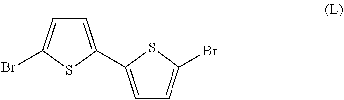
C1=C(C2=CC=C(Br)S2)SC(Br)=C1
